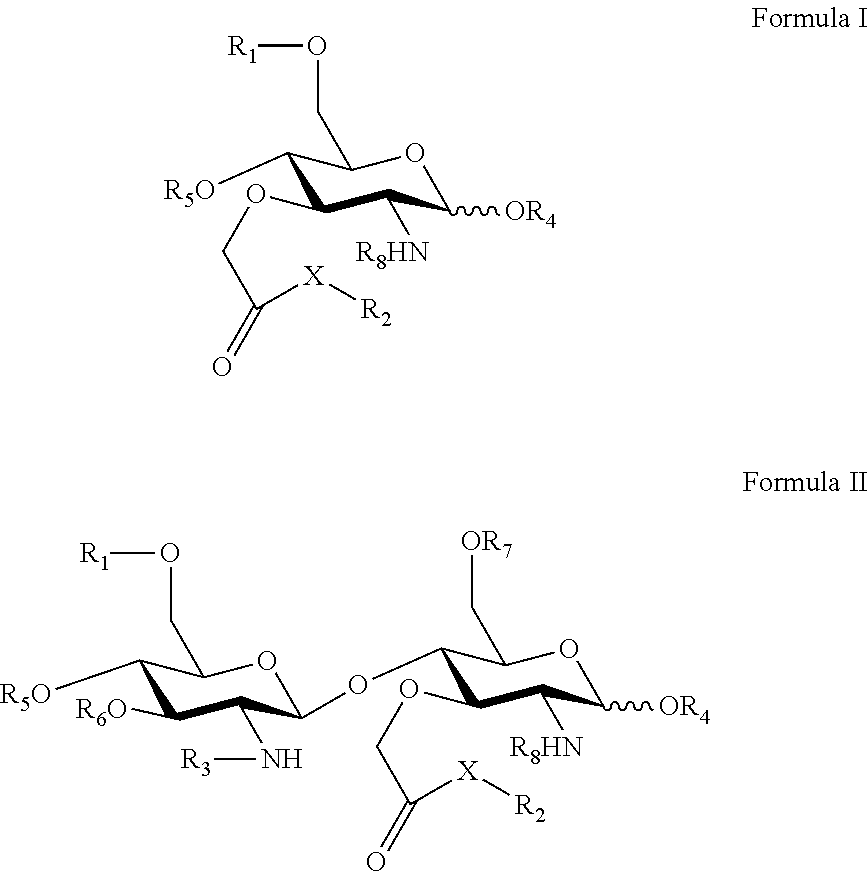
C1([R5O])C(OCC([X][R2])=O)C([R8HN])C([OR4])OC1CO[R1].C1([R5O])C([R6O])C(N[R3])C(OC2C(OCC([X][R2])=O)C([R8HN])C([OR4])OC2C[OR7])OC1CO[R1]
